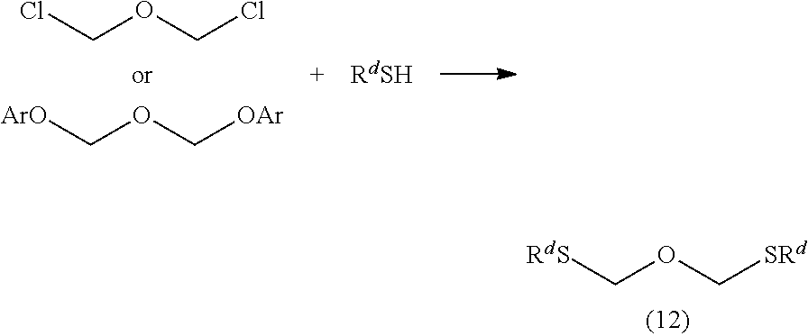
ClCOCCl.[ArO]COC[OAr].[RdS]COC[SRd]
